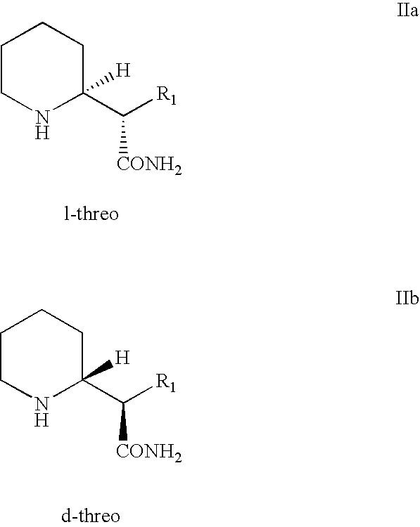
C1CNC(C([CONH2])[R1])([H])CC1.C1CNC(C([CONH2])[R1])([H])CC1
